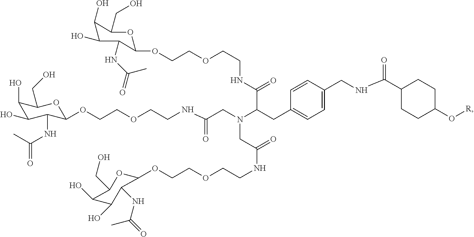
C1(O)C(O)C(NC(C)=O)C(OCCOCCNC(CN(C(CC2=CC=C(CNC(C3CCC(O[R])CC3)=O)C=C2)C(=O)NCCOCCOC2OC(CO)C(O)C(O)C2NC(=O)C)CC(NCCOCCOC2OC(CO)C(O)C(O)C2NC(=O)C)=O)=O)OC1CO
